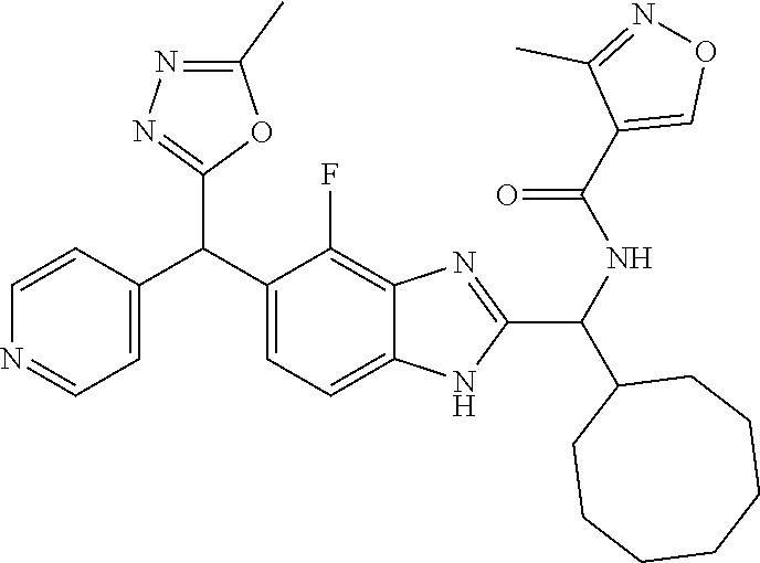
C1=C(C(C2=CC=C3C(=C2F)N=C(C(NC(C2=CON=C2C)=O)C2CCCCCCC2)N3)C2=NN=C(C)O2)C=CN=C1
